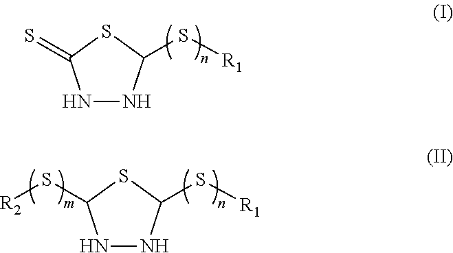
N1NC(S[R1])SC1=S.N1NC(S[R1])SC1S[R2]
